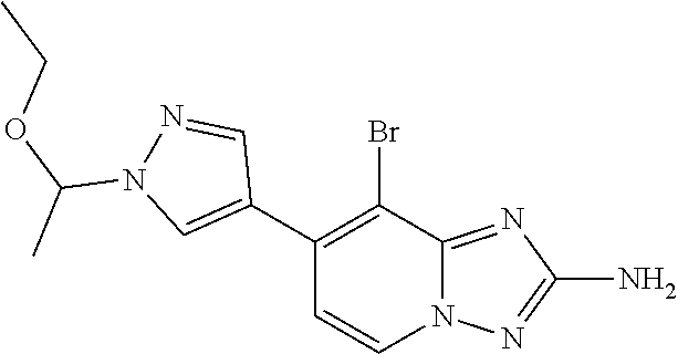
C1(C2=CN(C(C)OCC)N=C2)=C(Br)C2=NC(N)=NN2C=C1
